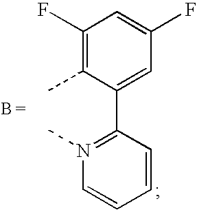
C1(F)=C(C)C(C2=N(C)C=CC=C2)=CC(F)=C1
